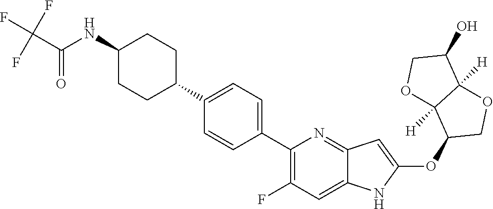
C1(C2=CC=C(C3=C(F)C=C4C(=N3)C=C(OC3COC5([H])C3([H])OCC5O)N4)C=C2)CCC(NC(C(F)(F)F)=O)CC1
